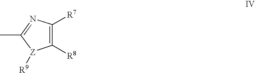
C1([R8])=C([R7])N=C(C)[Z]1[R9]
